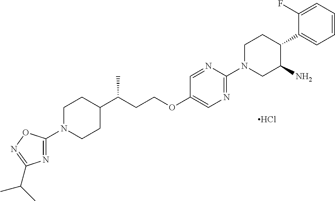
N1(C2=NC(C(C)C)=NO2)CCC(C(CCOC2=CN=C(N3CC(N)C(C4=CC=CC=C4F)CC3)N=C2)C)CC1.Cl
